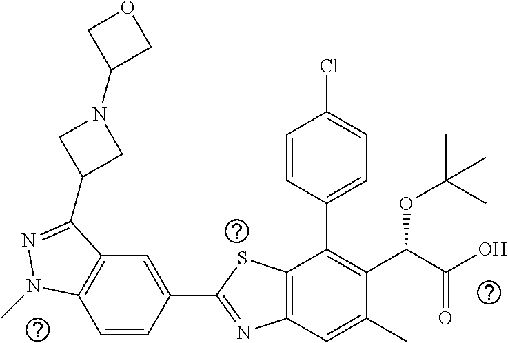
C1=CC(C2=NC3=C(S2)C(C2=CC=C(Cl)C=C2)=C(C(C(O)=O)OC(C)(C)C)C(C)=C3)=CC2=C1N(C)N=C2C1CN(C2COC2)C1
